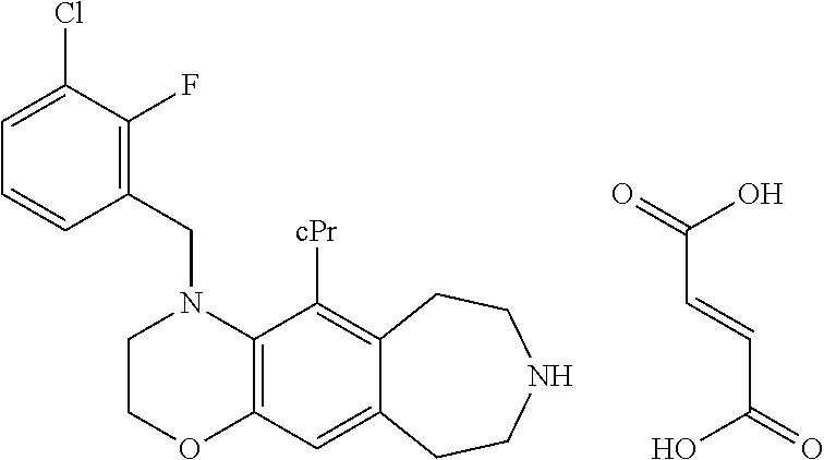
C1COC2=C(N1CC1=C(F)C(Cl)=CC=C1)C([cPr])=C1C(=C2)CCNCC1.OC(=O)C=CC(O)=O
